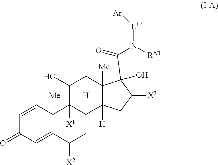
C1=CC2([Me])C(=CC1=O)C([X2])CC1([H])C2([X1])C(O)CC2([Me])C1([H])CC([X3])C2(C(N([RN1])[L1A][Ar])=O)O
